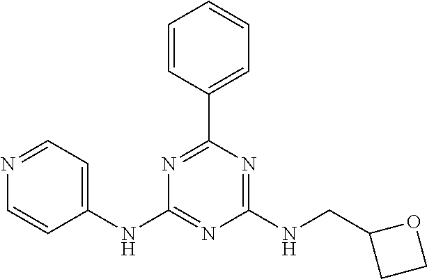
C1(NC2=NC(NCC3CCO3)=NC(C3=CC=CC=C3)=N2)=CC=NC=C1
